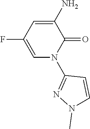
C1=C(N)C(=O)N(C2=NN(C)C=C2)C=C1F
